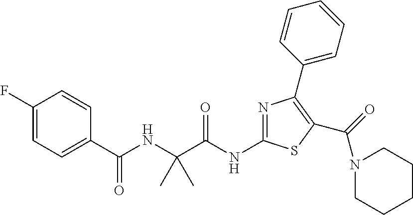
N(C(C(NC(C1=CC=C(F)C=C1)=O)(C)C)=O)C1=NC(C2=CC=CC=C2)=C(C(N2CCCCC2)=O)S1
